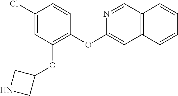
C1(OC2=C(OC3CNC3)C=C(Cl)C=C2)=CC2=C(C=N1)C=CC=C2
